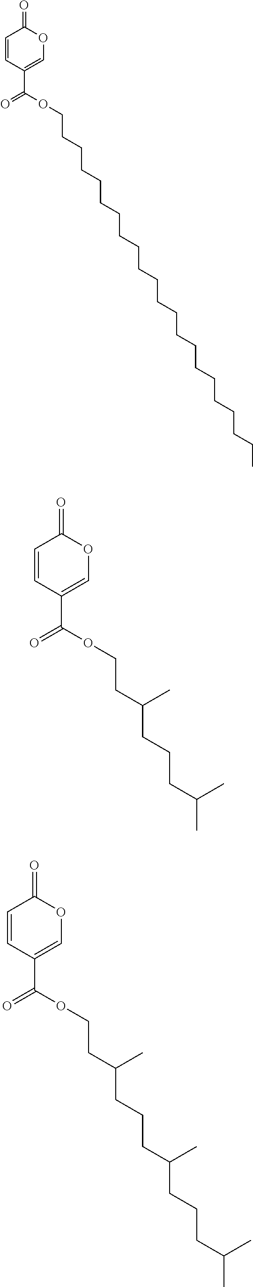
C1=CC(C(OCCCCCCCCCCCCCCCCCCCCCC)=O)=COC1=O.C1=CC(C(OCCC(CCCC(C)C)C)=O)=COC1=O.C1=CC(C(OCCC(CCCC(CCCC(C)C)C)C)=O)=COC1=O
